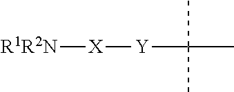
[R1R2N][X][Y]C(C)(C)C
